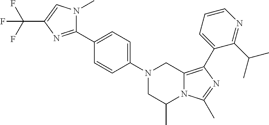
N1(C2=CC=C(C3=NC(C(F)(F)F)=CN3C)C=C2)CC(C)N2C(=C(C3=CC=CN=C3C(C)C)N=C2C)C1
